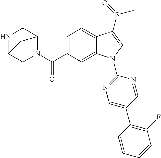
N1C2CN(C(C3=CC=C4C(=C3)N(C3=NC=C(C5=C(F)C=CC=C5)C=N3)C=C4S(=O)C)=O)C(C1)C2
